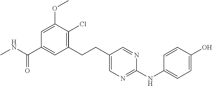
CNC(C1=CC(CCC2=CN=C(NC3=CC=C(O)C=C3)N=C2)=C(Cl)C(OC)=C1)=O
